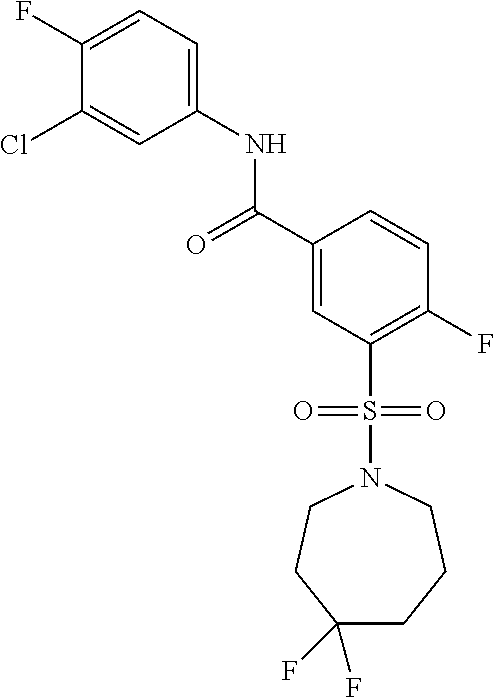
C1(F)=CC=C(NC(C2=CC(S(=O)(=O)N3CCC(F)(F)CCC3)=C(F)C=C2)=O)C=C1Cl
